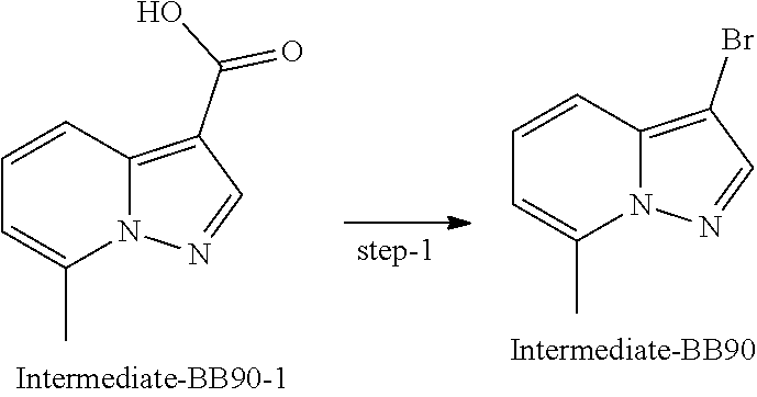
C1=NN2C(C)=CC=CC2=C1C(O)=O.C1=C(C)N2C(=C(Br)C=N2)C=C1
